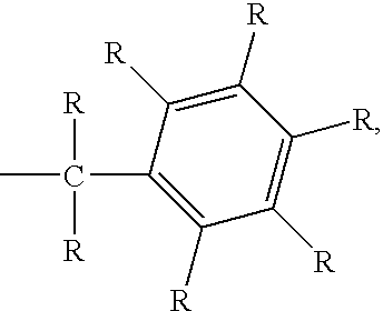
C1([R])=C([R])C(C([R])([R])C)=C([R])C([R])=C1[R]
